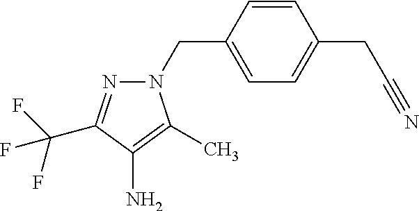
C1=C(CN2N=C(C(F)(F)F)C(N)=C2C)C=CC(CC#N)=C1
